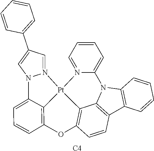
N12=CC(C3=CC=CC=C3)=CN1C1=CC=CC3=C1[Pt]21N2=CC=CC=C2N2C4=C(C5=C2C1=C(C=C5)O3)C=CC=C4.[C4]
